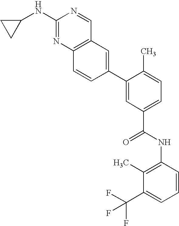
C1(C2=CC(C(NC3=C(C)C(C(F)(F)F)=CC=C3)=O)=CC=C2C)=CC2=C(C=C1)N=C(NC1CC1)N=C2
